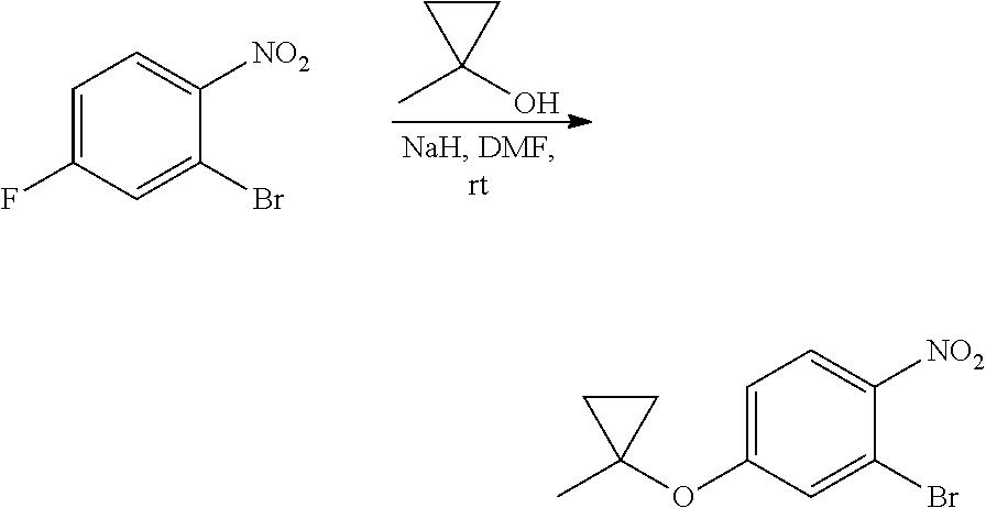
C1=C(F)C=C(Br)C([NO2])=C1.CC1(O)CC1.C1=C(OC2(C)CC2)C=C(Br)C([NO2])=C1
